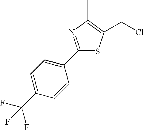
C1(C2=CC=C(C(F)(F)F)C=C2)=NC(C)=C(CCl)S1
